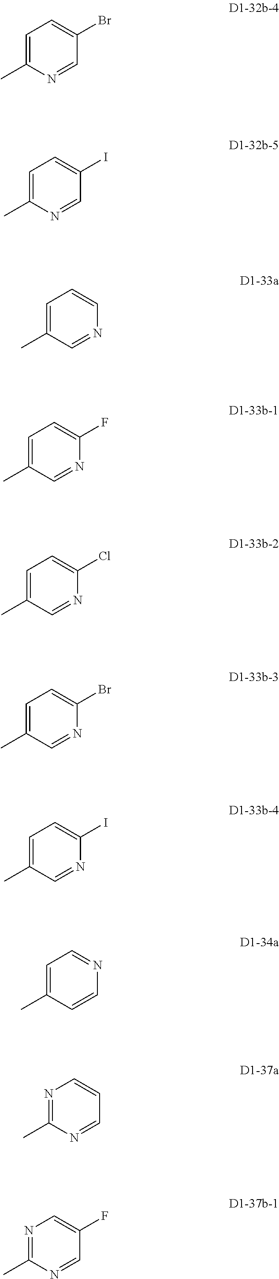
C1=C(C)N=CC(I)=C1.C1=C(C)C=NC=C1.C1=C(C)C=NC(F)=C1.C1=C(C)C=NC(Cl)=C1.C1=C(C)C=NC(Br)=C1.C1=C(C)C=NC(I)=C1.C1=C(C)C=CN=C1.N1=C(C)N=CC=C1.N1=C(C)N=CC(F)=C1.C1=C(C)N=CC(Br)=C1
